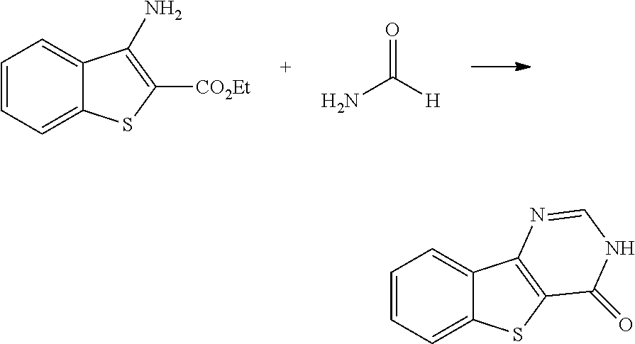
C1=CC=C2C(=C1)C(N)=C([CO2Et])S2.O=C(N)[H].C1=CC=C2C(=C1)C1=C(S2)C(=O)NC=N1
